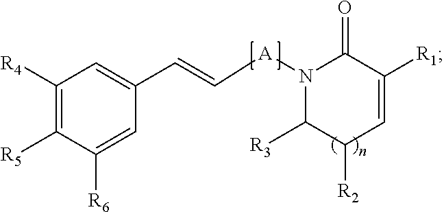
N1([A]C=CC2=CC([R4])=C([R5])C([R6])=C2)C([R3])C([R2])C=C([R1])C1=O
